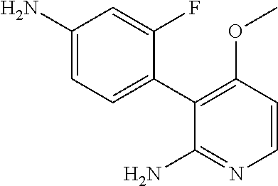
C1(N)=CC=C(C2=C(OC)C=CN=C2N)C(F)=C1
